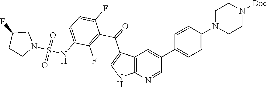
C12=C(N=CC(C3=CC=C(N4CCN([Boc])CC4)C=C3)=C1)NC=C2C(C1=C(F)C(NS(=O)(=O)N2CC(F)CC2)=CC=C1F)=O
